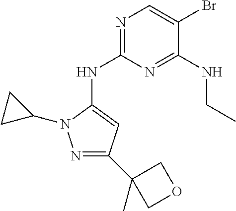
N1=C(NC2=CC(C3(C)COC3)=NN2C2CC2)N=C(NCC)C(Br)=C1
